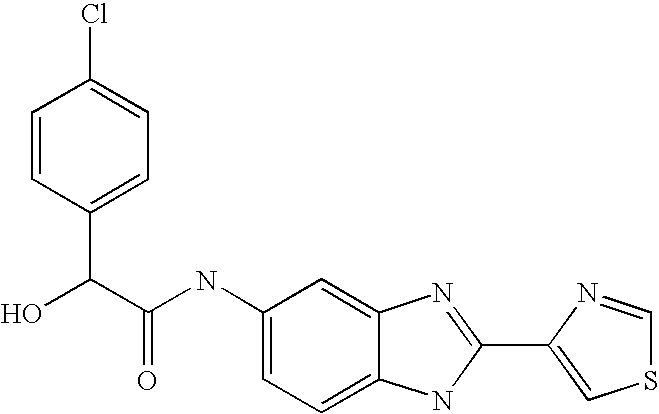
C1=C2C(=CC=C1NC(C(C1=CC=C(Cl)C=C1)O)=O)NC(C1=CSC=N1)=N2
